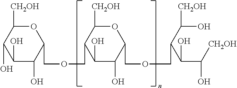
O1C([CH2OH])C(O)C(O)C(O)C1COCC1C([CH2OH])OC(COCC(C(C(O)[CH2OH])O)C(O)[CH2OH])C(O)C1O
